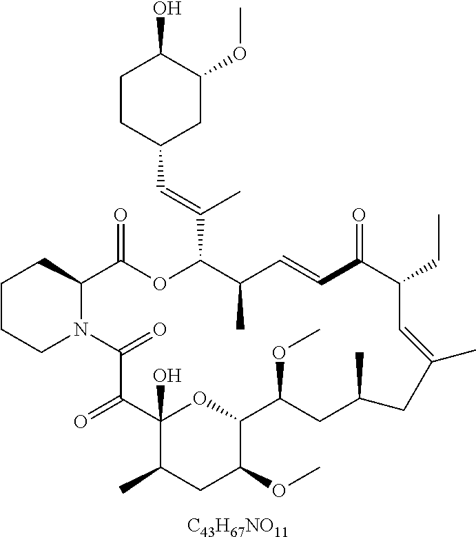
[C43H67NO11].C1CCN2C(C1)C(=O)OC(C(=CC1CC(OC)C(O)CC1)C)C(C)C=CC(=O)C(CC)C=C(C)CC(C)CC(OC)C1OC(O)(C(=O)C2=O)C(C)CC1OC
